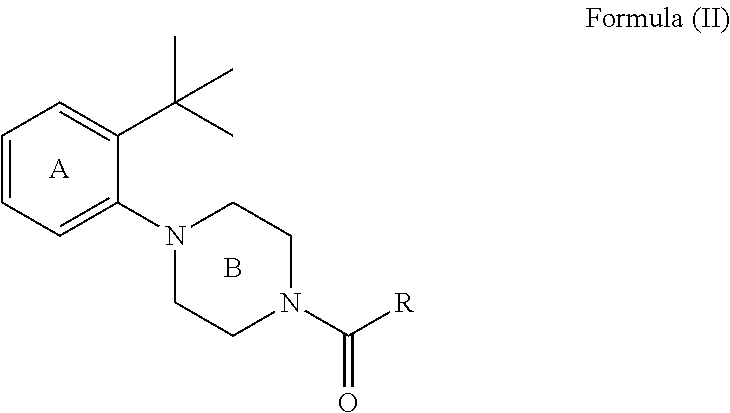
N1(C2=CC=CC=C2C(C)(C)C)CCN(C([R])=O)CC1.B.[A]
